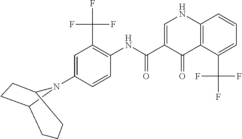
C1=C(N2C3CCCC2CC3)C=CC(NC(=O)C2=CNC3=C(C2=O)C(C(F)(F)F)=CC=C3)=C1C(F)(F)F
